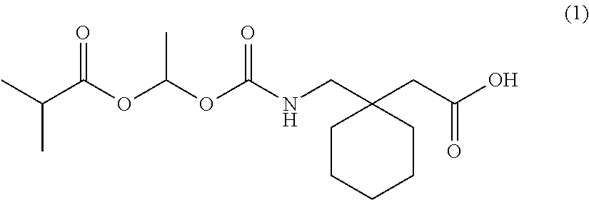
CC(C(OC(OC(NCC1(CC(O)=O)CCCCC1)=O)C)=O)C
